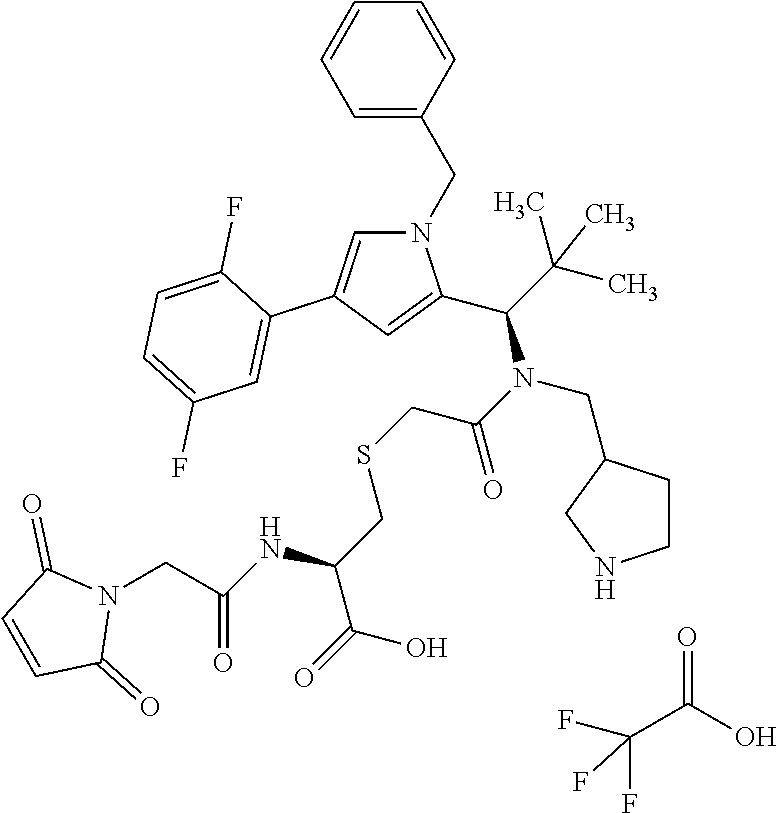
N1(CC2=CC=CC=C2)C=C(C2=CC(F)=CC=C2F)C=C1C(N(CC1CCNC1)C(=O)CSCC(NC(=O)CN1C(=O)C=CC1=O)C(O)=O)C(C)(C)C.O=C(O)C(F)(F)F
